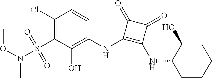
C1(Cl)=C(S(N(OC)C)(=O)=O)C(O)=C(NC2=C(NC3CCCCC3O)C(=O)C2=O)C=C1
